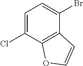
C1=C(Cl)C2=C(C(Br)=C1)C=CO2
